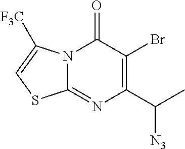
N12C(=NC(C(C)[N3])=C(Br)C1=O)SC=C2[F3C]
